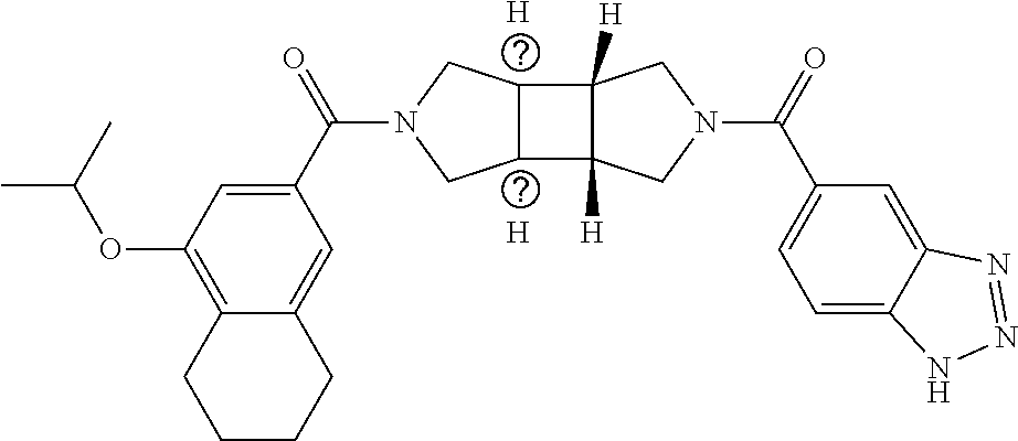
[H].[H].C1=C(C(N2CC3C(C4([H])C3([H])CN(C(C3=CC=C5C(=C3)N=NN5)=O)C4)C2)=O)C=C2C(=C1OC(C)C)CCCC2
